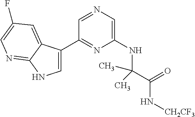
C1=NC=C(NC(C(N[CH2CF3])=O)(C)C)N=C1C1=CNC2=NC=C(F)C=C12
